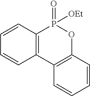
C1=CC2=C(C=C1)C1=C(OP2(=O)[OEt])C=CC=C1
